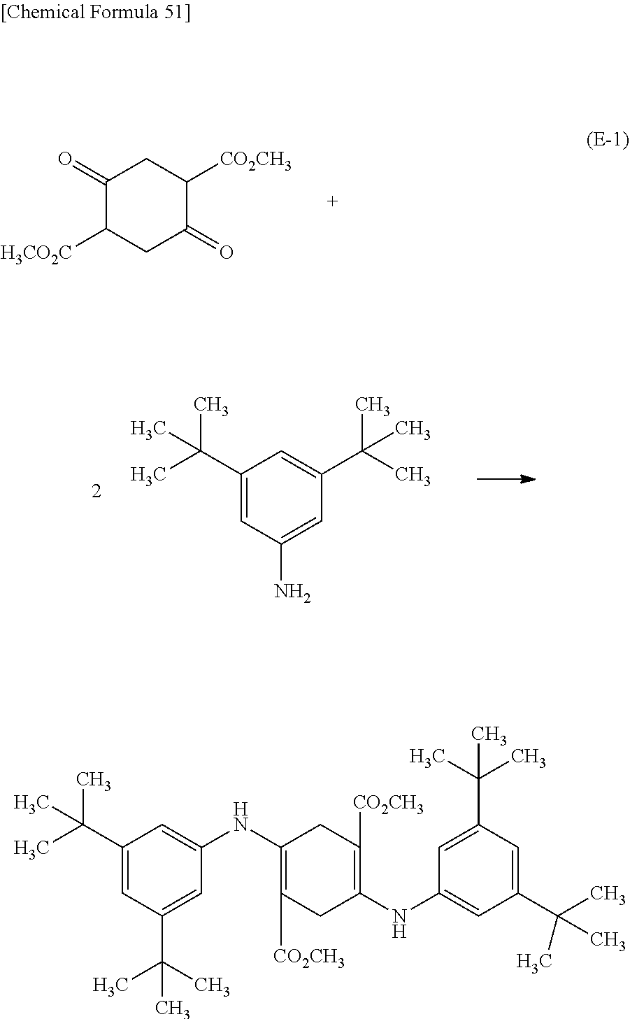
C1(=O)C([H3CO2C])CC(=O)C([CO2CH3])C1.C1(C(C)(C)C)=CC(N)=CC(C(C)(C)C)=C1.C1(C(C)(C)C)=CC(C(C)(C)C)=CC(NC2=C([CO2CH3])CC(NC3=CC(C(C)(C)C)=CC(C(C)(C)C)=C3)=C([CO2CH3])C2)=C1
